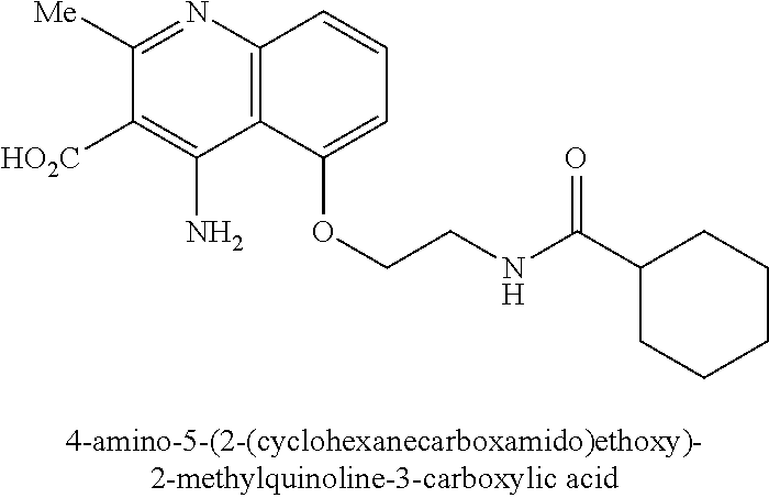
C1([Me])=NC2=C(C(N)=C1[HO2C])C(OCCNC(C1CCCCC1)=O)=CC=C2
